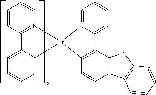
C1=C2C(=CC=C1)C1=N(C=CC=C1)[Ir]21C2=C(C3=C(C=C2)C2=C(S3)C=CC=C2)C2=CC=CC=N21
